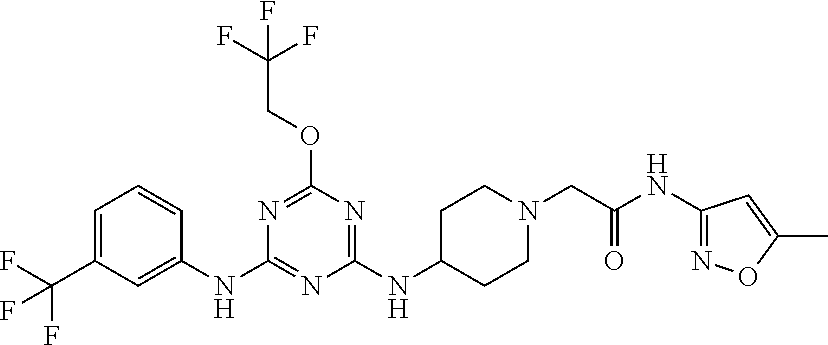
C1=C(C(F)(F)F)C=C(NC2=NC(NC3CCN(CC(=O)NC4=NOC(C)=C4)CC3)=NC(OCC(F)(F)F)=N2)C=C1
